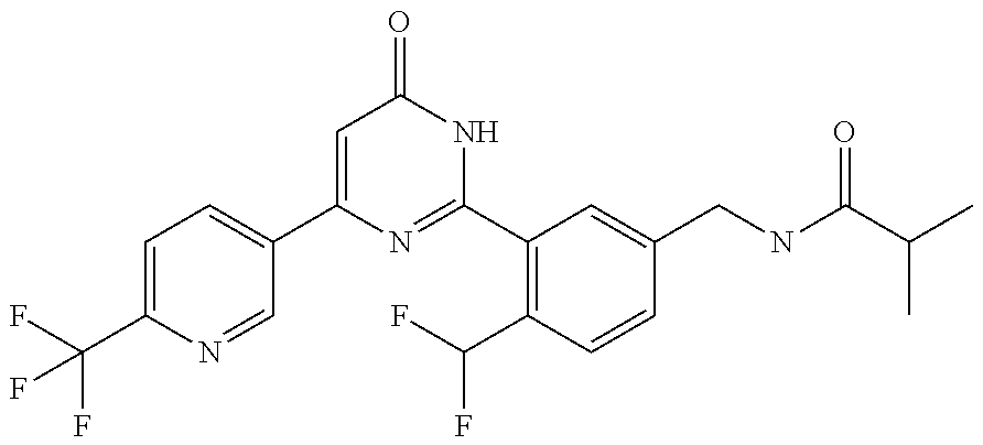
C1(C2=CC=C(C(F)(F)F)N=C2)=CC(=O)NC(C2=C(C(F)F)C=CC(CNC(C(C)C)=O)=C2)=N1
